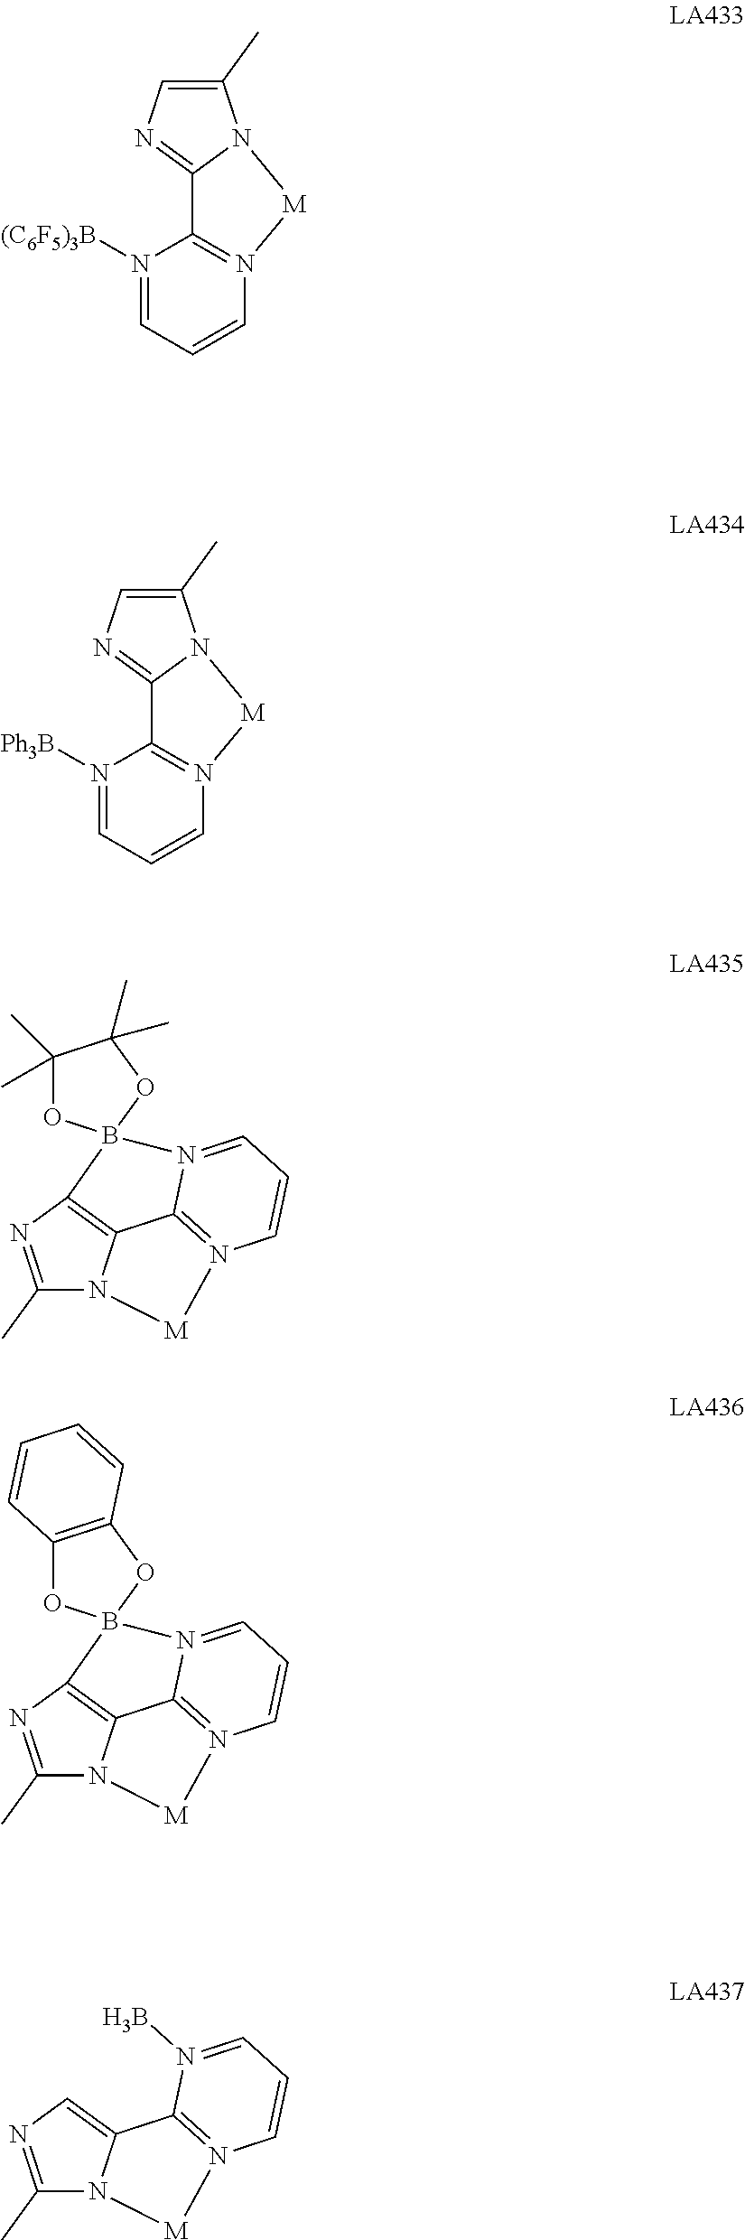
C1=N([(C6F5)3B])C2=N(C=C1)[M]N1C2=NC=C1C.C1=N([Ph3B])C2=N(C=C1)[M]N1C2=NC=C1C.C1(C)=NC2=C3N1[M]N1=C3N(=CC=C1)B21OC(C)(C)C(C)(C)O1.C1(C)=NC2=C3N1[M]N1=C3N(=CC=C1)B21OC2=C(O1)C=CC=C2.C1(C)=NC=C2N1[M]N1=C2N(B)=CC=C1
